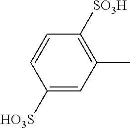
C1([HO3S])=CC(C)=C([SO3H])C=C1
